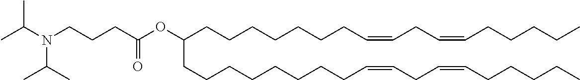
C(CCCC=CCC=CCCCCC)CCCC(CCCCCCCCC=CCC=CCCCCC)OC(CCCN(C(C)C)C(C)C)=O
